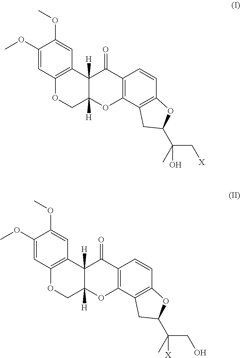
C1(OC)=CC2=C(C=C1OC)C1([H])C([H])(CO2)OC2=C(C1=O)C=CC1=C2CC(C(C[X])(O)C)O1.C1(OC)=CC2=C(C=C1OC)C1([H])C([H])(CO2)OC2=C(C1=O)C=CC1=C2CC(C(CO)([X])C)O1
